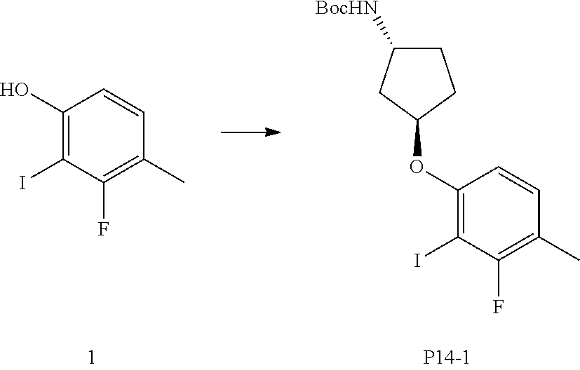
C1C([BocHN])CC(OC2=C(I)C(F)=C(C)C=C2)C1.[P14-1].C1(O)=C(I)C(F)=C(C)C=C1
